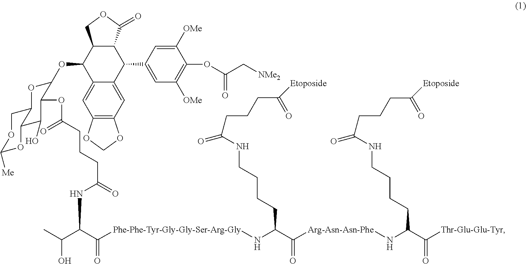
C(N[Arg-Asn-Asn-Phe]C(C(CCCCNC(=O)CCCC(=O)[Etoposide])N[Phe-Phe-Tyr-Gly-Gly-Ser-Arg-Gly]C(C(C(C)O)NC(=O)CCCC(OC1C(OC2C3=CC4=C(C=C3C(C3=CC([OMe])=C(OC(C[NMe2])=O)C([OMe])=C3)C3C2COC3=O)OCO4)OC2COC([Me])OC2C1O)=O)=O)=O)(C(=O)[Thr-Glu-Glu-Tyr])CCCCNC(=O)CCCC(=O)[Etoposide]
